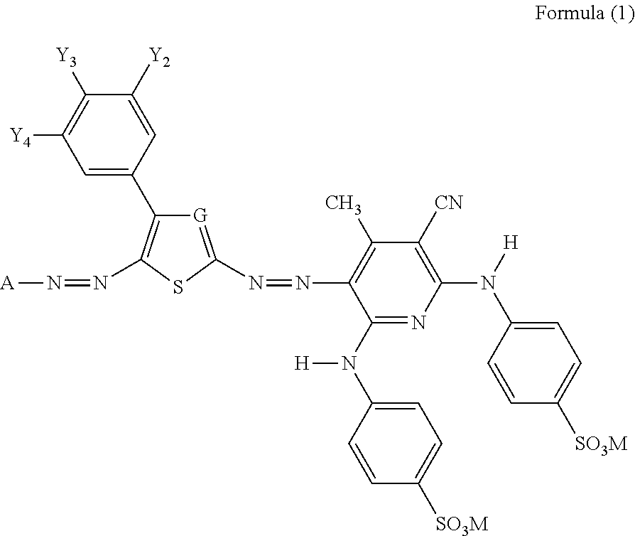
[A]N=NC1=C(C2=CC([Y4])=C([Y3])C([Y2])=C2)[G]=C(N=NC2=C(C)C([CN])=C(N([H])C3=CC=C([SO3M])C=C3)N=C2N([H])C2=CC=C([SO3M])C=C2)S1
